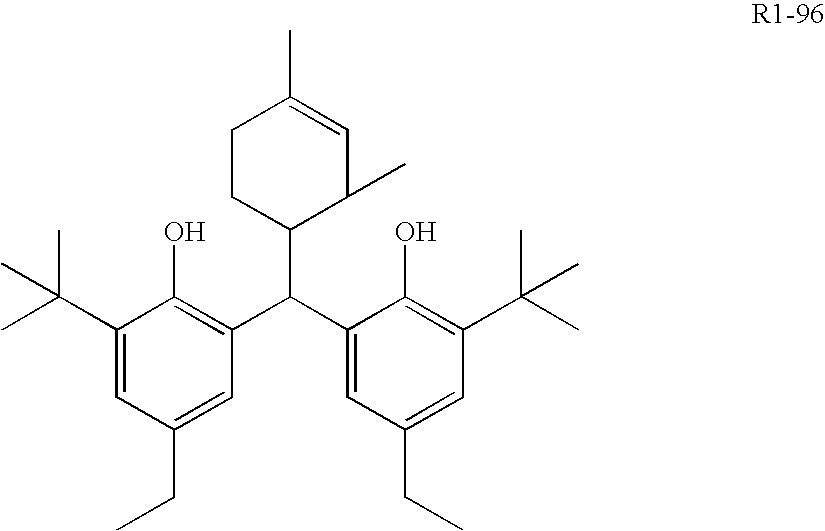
C1(C(C2=CC(CC)=CC(C(C)(C)C)=C2O)C2=C(O)C(C(C)(C)C)=CC(CC)=C2)C(C)C=C(C)CC1
